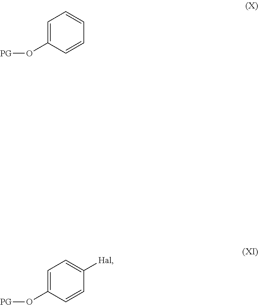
C1=C(O[PG])C=CC=C1.C1=C(O[PG])C=CC([Hal])=C1
